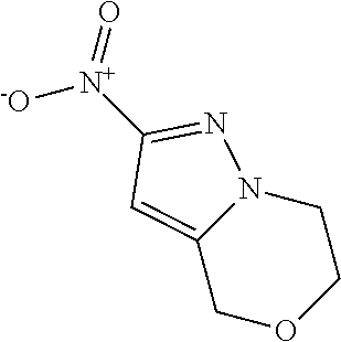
C12=CC([N+]([-O])=O)=NN1CCOC2
